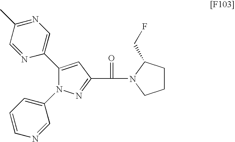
C1(C2=CN=C(C)C=N2)=CC(C(=O)N2C(CF)CCC2)=NN1C1=CC=CN=C1
